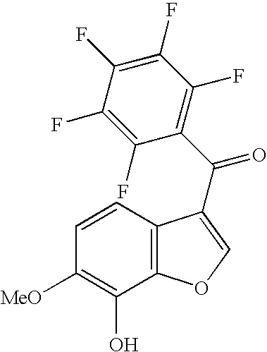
C1(F)=C(F)C(F)=C(F)C(F)=C1C(=O)C1=COC2=C1C=CC([MeO])=C2O
